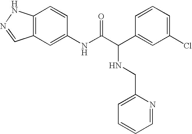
C12=C(C=C(NC(C(C3=CC(Cl)=CC=C3)NCC3=CC=CC=N3)=O)C=C1)C=NN2
